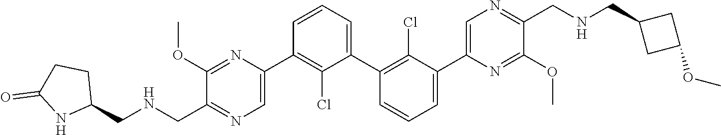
C1(OC)=NC(C2=C(Cl)C(C3=C(Cl)C(C4=CN=C(CNCC5CC(OC)C5)C(OC)=N4)=CC=C3)=CC=C2)=CN=C1C[HN]CC1CCC(=O)N1
